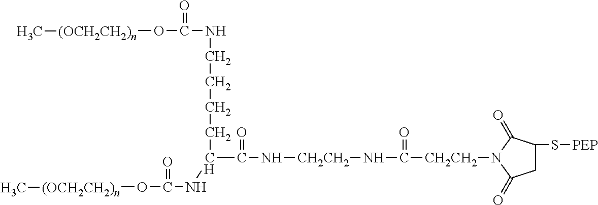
C([CH2CH2]N1C(=O)CC(S[PEP])C1=O)(=O)N[CH2CH2]NC(=O)C(NC(=O)O[(OCH2CH2)n]C)CCCCNC(=O)O[(OCH2CH2)n]C
